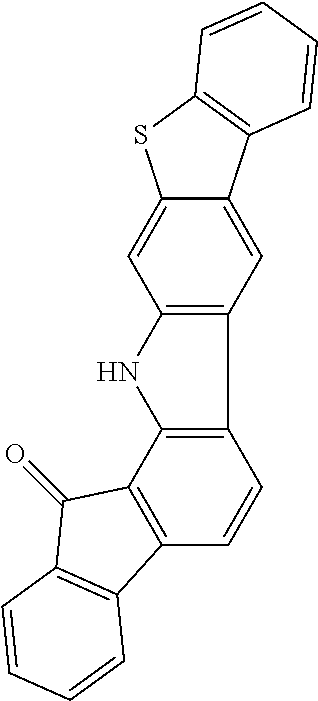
C12=C(C3=C(C=C1)C1=C(C3=O)C=CC=C1)NC1=C2C=C2C(=C1)SC1=C2C=CC=C1
